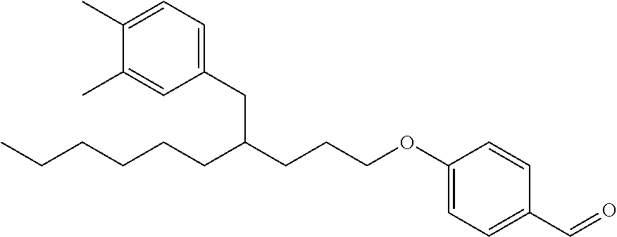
C(CCCCC(CCCOC1=CC=C(C=O)C=C1)CC1=CC=C(C)C(C)=C1)C
